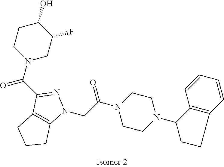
C(C(N1CCN(C2CCC3=C2C=CC=C3)CC1)=O)N1C2=C(C(C(N3CC(F)C(O)CC3)=O)=N1)CCC2
